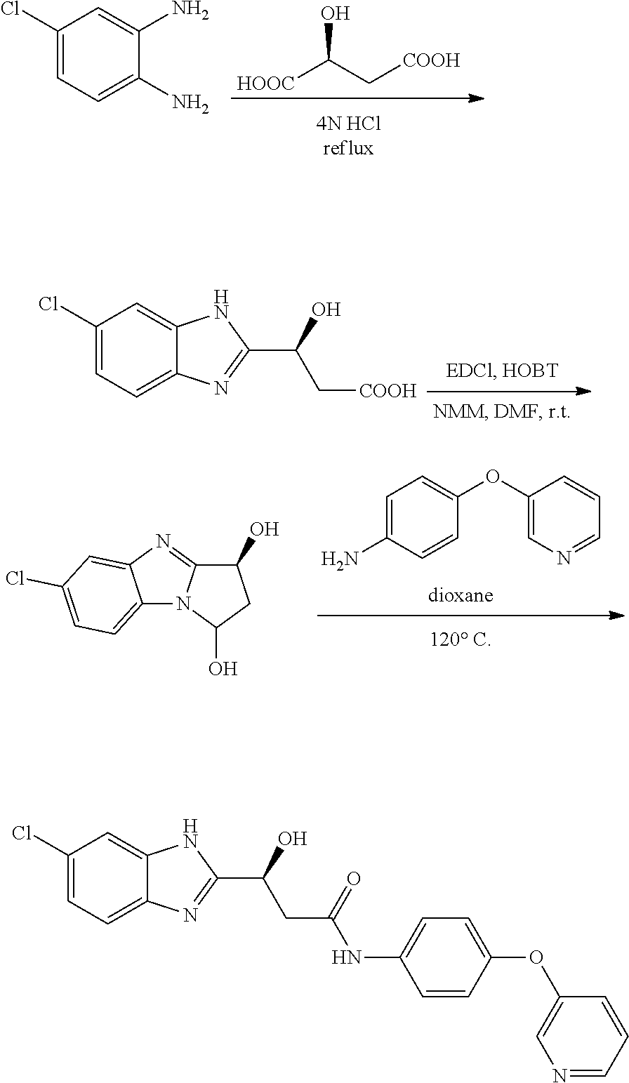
C1(Cl)=CC=C(N)C(N)=C1.[HOOC]C(C[COOH])O.C1(Cl)=CC=C2C(=C1)NC(C(O)C[COOH])=N2.C1(OC2=CN=CC=C2)=CC=C(N)C=C1.C12=NC3=CC(Cl)=CC=C3N1C(O)CC2O.C1(Cl)=CC=C2C(=C1)NC(C(O)CC(=O)NC1=CC=C(OC3=CN=CC=C3)C=C1)=N2
